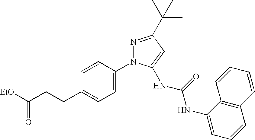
C1=CC(CCC([EtO])=O)=CC=C1N1N=C(C(C)(C)C)C=C1NC(NC1=CC=CC2=C1C=CC=C2)=O
